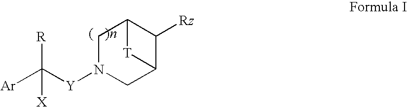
[Ar]C([Y]N1CC2C([Rz])C(C1)[T]2)([R])[X]
